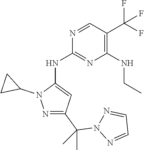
N1=CC(C(F)(F)F)=C(NCC)N=C1NC1=CC(C(C)(N2N=CC=N2)C)=NN1C1CC1
